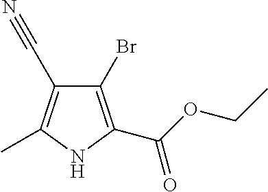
C1(Br)=C(C(OCC)=O)NC(C)=C1C#N
